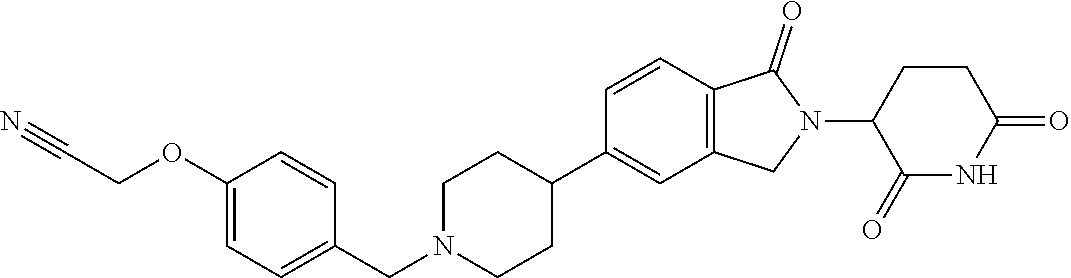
C1=CC2=C(C=C1C1CCN(CC3=CC=C(OCC#N)C=C3)CC1)CN(C1C(=O)NC(=O)CC1)C2=O
